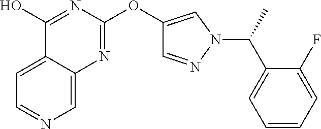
C1=C2C(=CC=N1)C(O)=NC(OC1=CN(C(C3=CC=CC=C3F)C)N=C1)=N2
